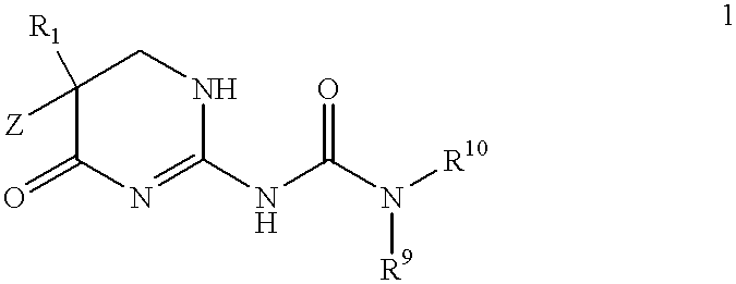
C1([R1])([Z])C(=O)N=C(NC(N([R10])[R9])=O)NC1
